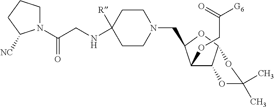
N1(C(CNC2([R])CCN(CC3C(OCC([G6])=O)C4C(O3)OC(C)(C)O4)CC2)=O)CCCC1[NC]
